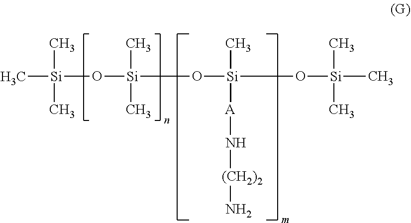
[Si](O[Si](C)(C)O[Si](O[Si](C)(C)C)(C)[A]N[(CH2)2]N)(C)(C)C
